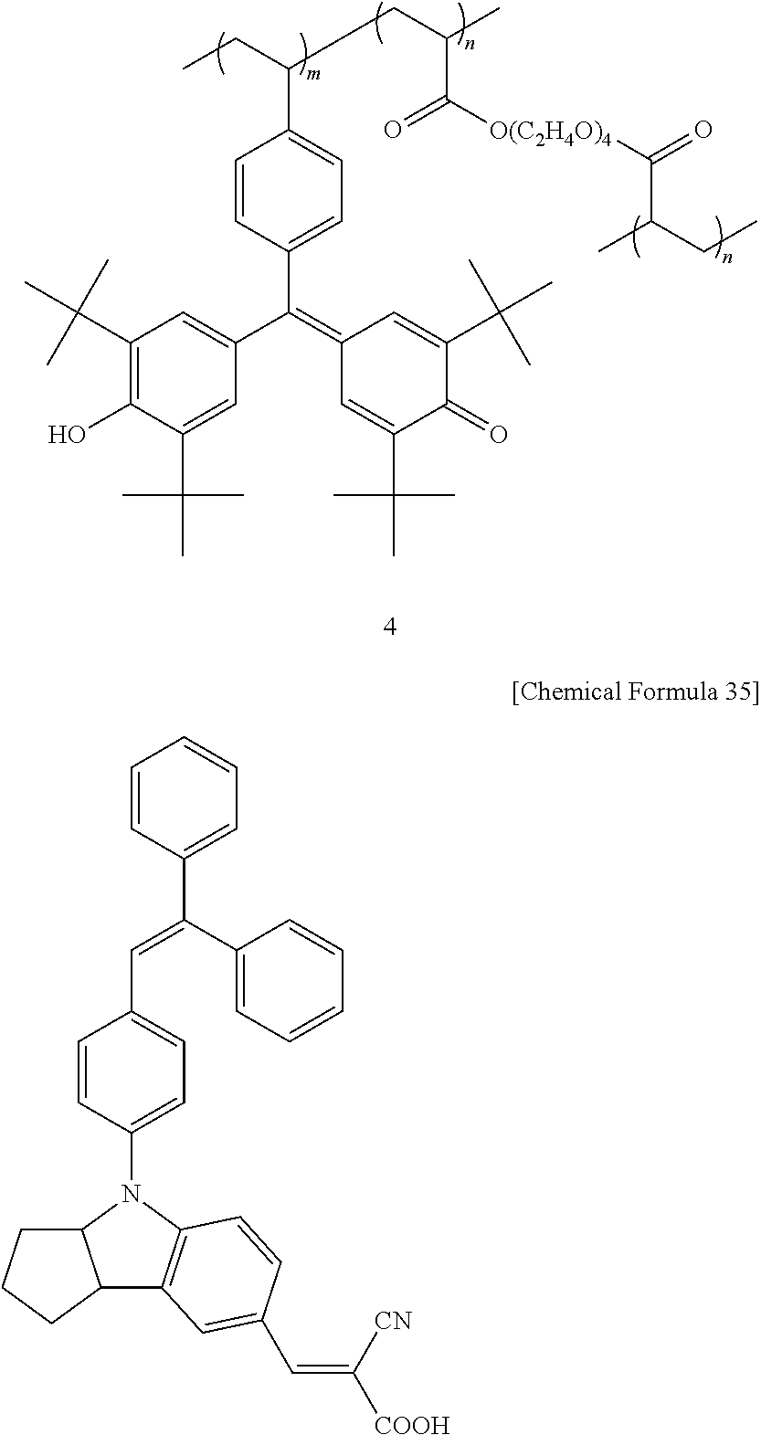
C1(C(C)(C)C)=C(O)C(C(C)(C)C)=CC(C(=C2C=C(C(C)(C)C)C(=O)C(C(C)(C)C)=C2)C2=CC=C(C(CC)CCC(C)C(=O)[O(C2H4O)4]C(=O)C(C)CC)C=C2)=C1.C1=CC(C(=CC2=CC=C(N3C4=C(C5C3CCC5)C=C(C=C([CN])[COOH])C=C4)C=C2)C2=CC=CC=C2)=CC=C1
